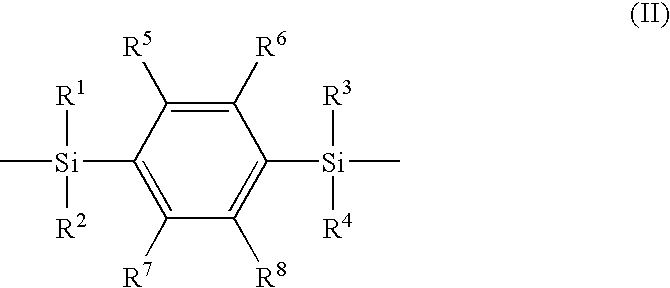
C[Si]([R2])([R1])C1=C([R7])C([R8])=C([Si]([R3])([R4])C)C([R6])=C1[R5]
